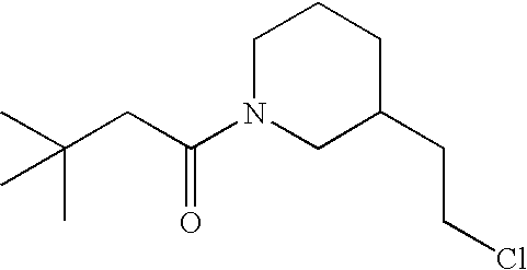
C1N(C(CC(C)(C)C)=O)CC(CCCl)CC1
